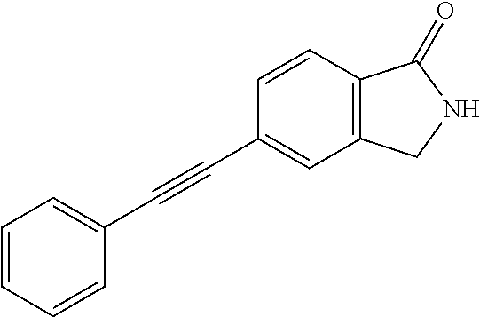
C1=CC=CC(C#CC2=CC3=C(C=C2)C(=O)NC3)=C1
